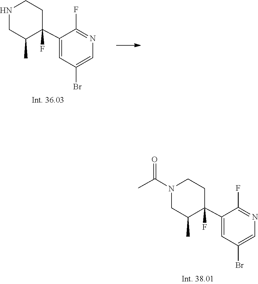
C1(C2(F)C(C)CNCC2)=CC(Br)=CN=C1F.C1(C2(F)C(C)CN(C(=O)C)CC2)=CC(Br)=CN=C1F
